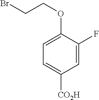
C1=C(F)C(OCCBr)=CC=C1[CO2H]
